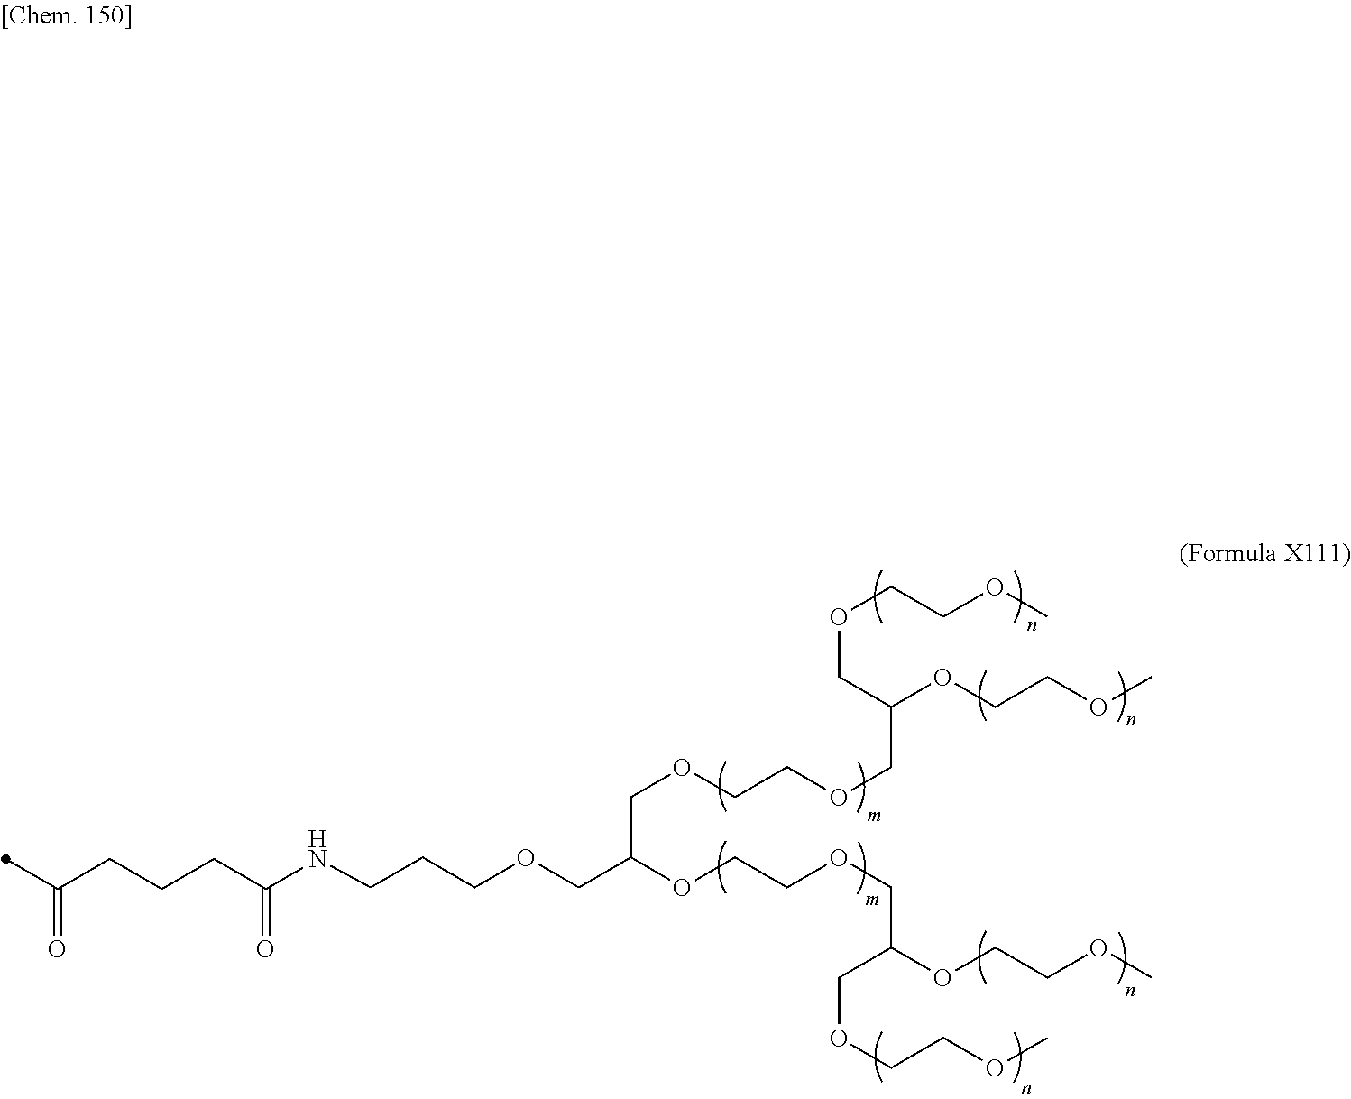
C(OCCCNC(CCCC(=O)C)=O)C(COCCOCC(OCCOC)COCCOC)OCCOCC(OCCOC)COCCOC
